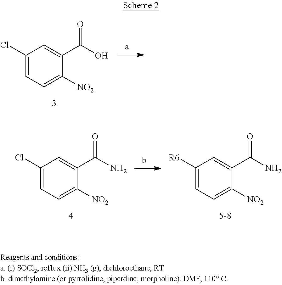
C1(Cl)=CC=C([NO2])C(C(O)=O)=C1.C1(Cl)=CC=C([NO2])C(C(N)=O)=C1.C1([R6])=CC=C([NO2])C(C(N)=O)=C1
